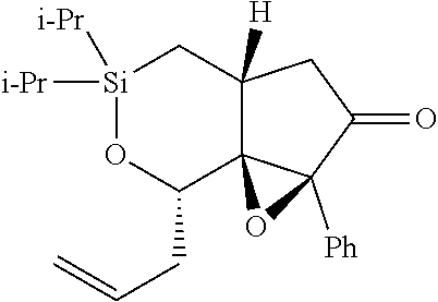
[Si]1([i-Pr])([i-Pr])OC(CC=C)C23C([H])(C1)CC(=O)C2([Ph])O3
